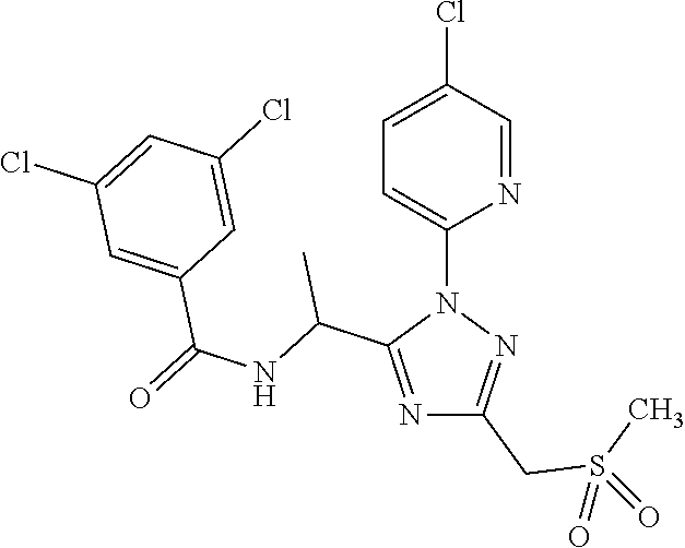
N1=C(C(NC(=O)C2=CC(Cl)=CC(Cl)=C2)C)N(C2=CC=C(Cl)C=N2)N=C1CS(C)(=O)=O
